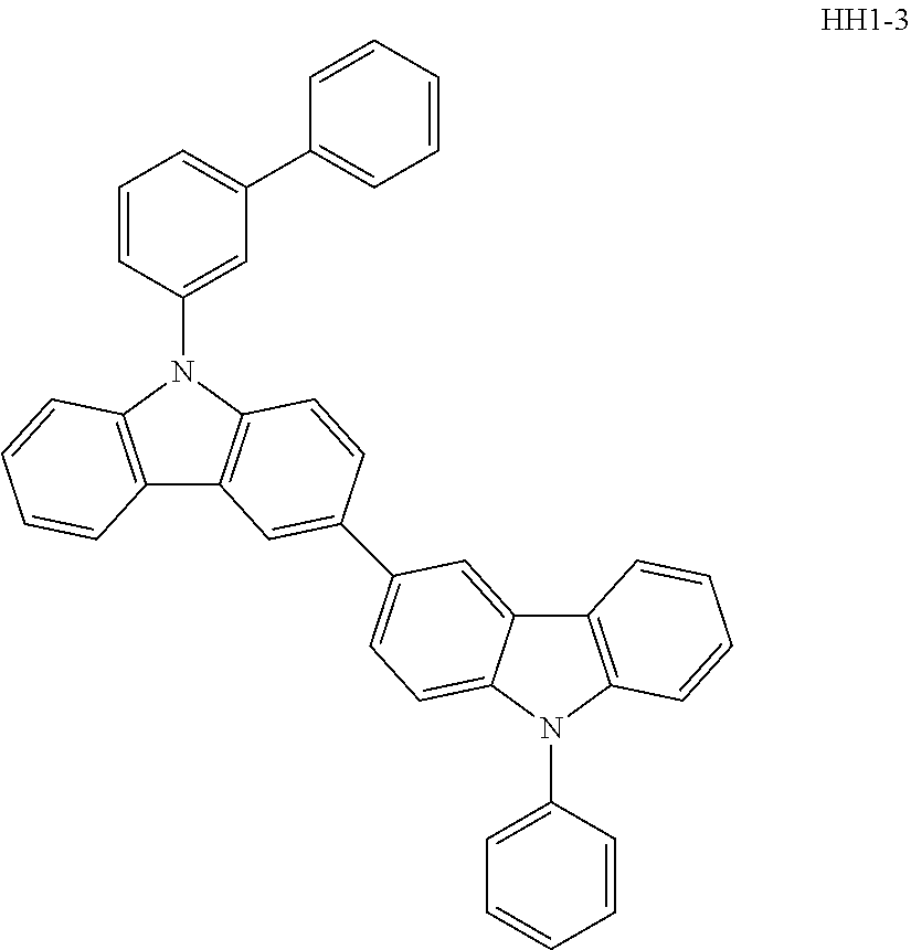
C12=C(N(C3=CC(C4=CC=CC=C4)=CC=C3)C3=C1C=C(C1=CC=C4C(=C1)C1=C(N4C4=CC=CC=C4)C=CC=C1)C=C3)C=CC=C2
